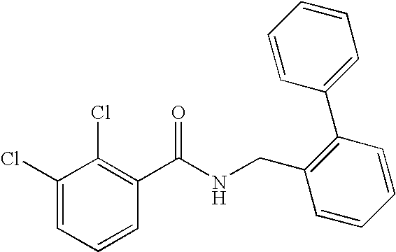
C1(Cl)=CC=CC(C(NCC2=C(C3=CC=CC=C3)C=CC=C2)=O)=C1Cl
